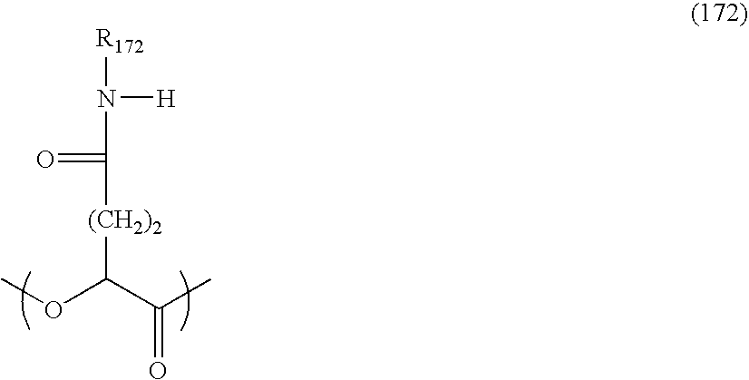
COC([(CH2)2]C(=O)N([H])[R172])C(=O)C
